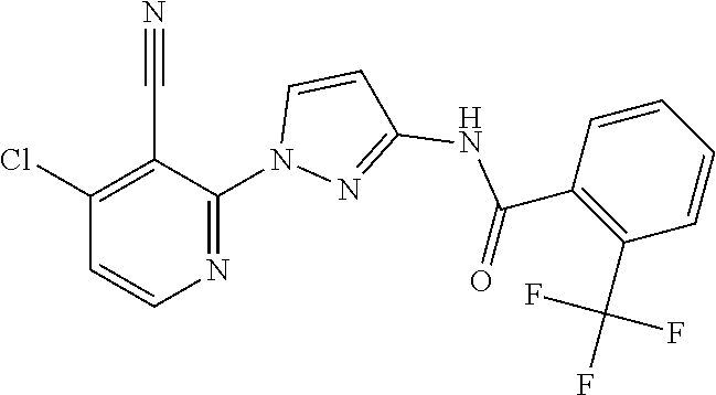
C(=O)(NC1=NN(C2=NC=CC(Cl)=C2C#N)C=C1)C1=C(C(F)(F)F)C=CC=C1
